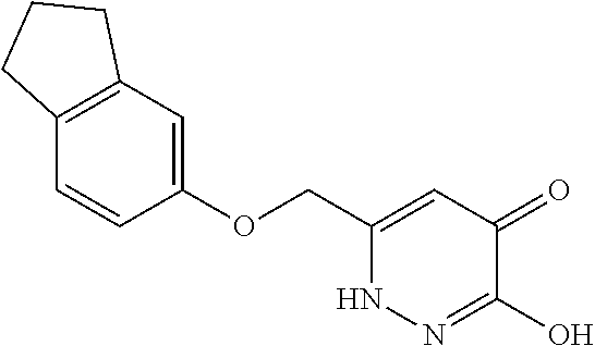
C1(OCC2=CC(=O)C(O)=NN2)=CC2=C(C=C1)CCC2
